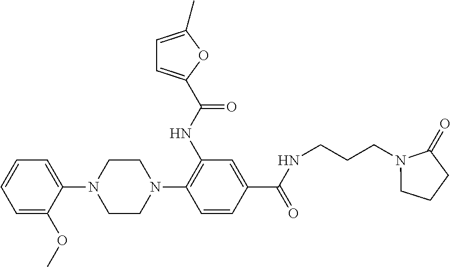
N1(C2=CC=CC=C2OC)CCN(C2=C(NC(=O)C3=CC=C(C)O3)C=C(C(=O)NCCCN3CCCC3=O)C=C2)CC1
